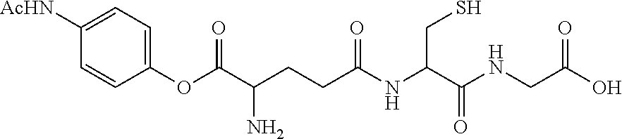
C1(OC(C(CCC(NC(C(NCC(O)=O)=O)CS)=O)N)=O)=CC=C([AcHN])C=C1
